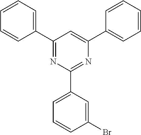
C1(C2=NC(C3=CC=CC(Br)=C3)=NC(C3=CC=CC=C3)=C2)=CC=CC=C1
